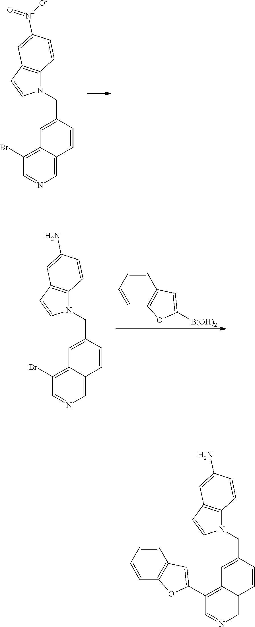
C1=CC2=C(C=C1)C=C([B(OH)2])O2.C1(Br)=C2C(=CN=C1)C=CC(CN1C3=C(C=C1)C=C(N)C=C3)=C2.C1(Br)=C2C(=CN=C1)C=CC(CN1C3=C(C=C1)C=C([N+]([O-])=O)C=C3)=C2.C1(C2=CC3=C(C=CC=C3)O2)=C2C(=CN=C1)C=CC(CN1C3=C(C=C1)C=C(N)C=C3)=C2
